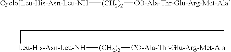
[Cyclo[Leu-His-Asn-Leu-NH][(CH2)2][CO-Ala-Thr-Glu-Arg-Met-Ala]].[Leu-His-Asn-Leu-NH]1[(CH2)2][CO-Ala-Thr-Glu-Arg-Met-Ala]CC1
